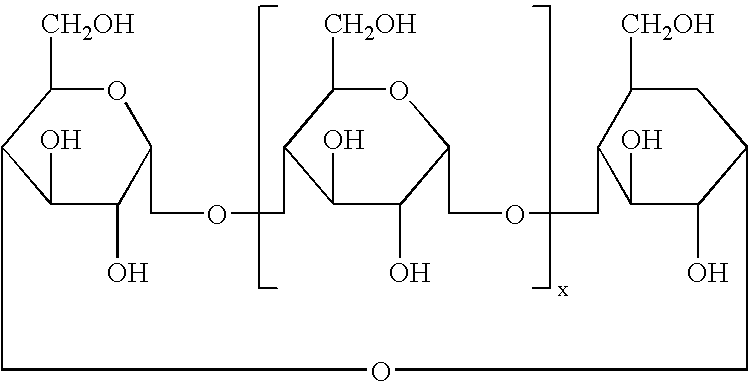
O1C([CH2OH])C2C(O)C(O)C1COCC1C(O)C(O)C(OC1[CH2OH])COCC1C(O)C(O)C(CC1[CH2OH])COC2
